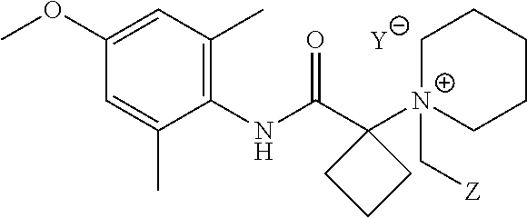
[Y].C1=C(C)C(NC(C2([N+]3(C[Z])CCCCC3)CCC2)=O)=C(C)C=C1OC
